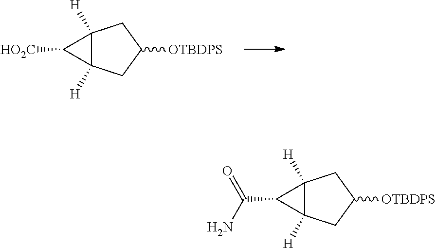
C12([H])C([H])(CC([OTBDPS])C1)C2[HO2C].C12([H])C([H])(CC([OTBDPS])C1)C2C(N)=O
